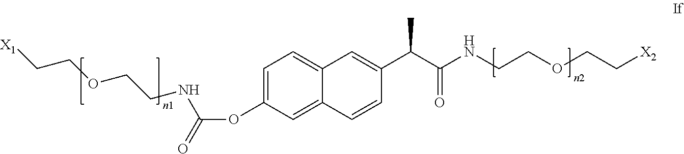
C1=C(OC(=O)NCCOCC[X1])C=C2C(=C1)C=C(C(C(NCCOCC[X2])=O)C)C=C2
